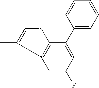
C1(C2=CC(F)=CC3=C2SC=C3C)=CC=CC=C1
